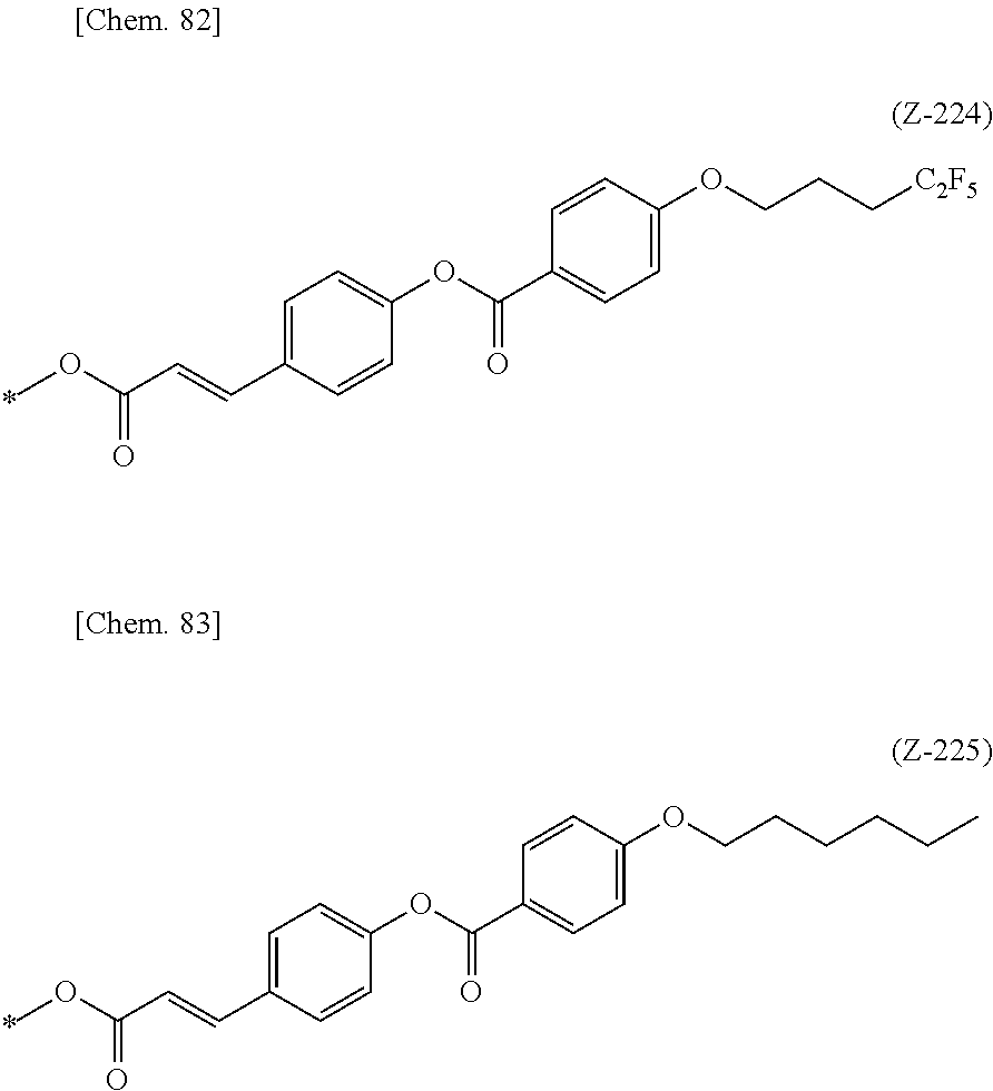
C1=C(C=CC(OC)=O)C=CC(OC(C2=CC=C(OCCC[C2F5])C=C2)=O)=C1.C1=C(C=CC(OC)=O)C=CC(OC(C2=CC=C(OCCCCCC)C=C2)=O)=C1
